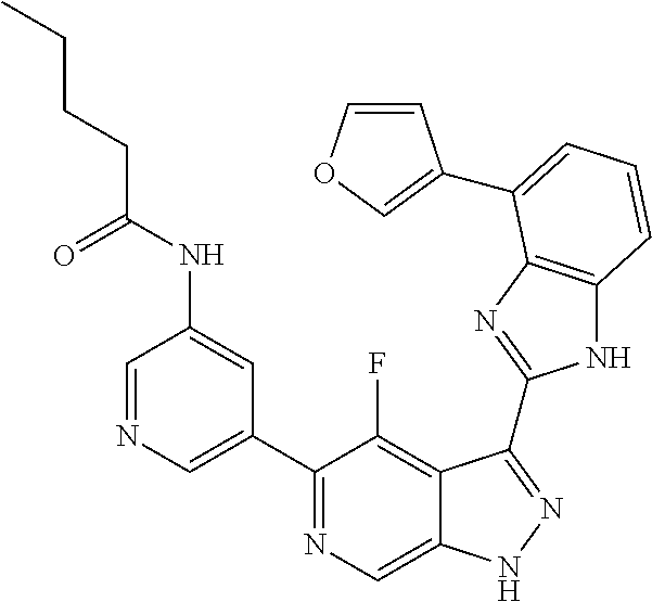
C1=NC=C(C2=NC=C3C(=C2F)C(C2=NC4=C(N2)C=CC=C4C2=COC=C2)=NN3)C=C1NC(CCCC)=O
